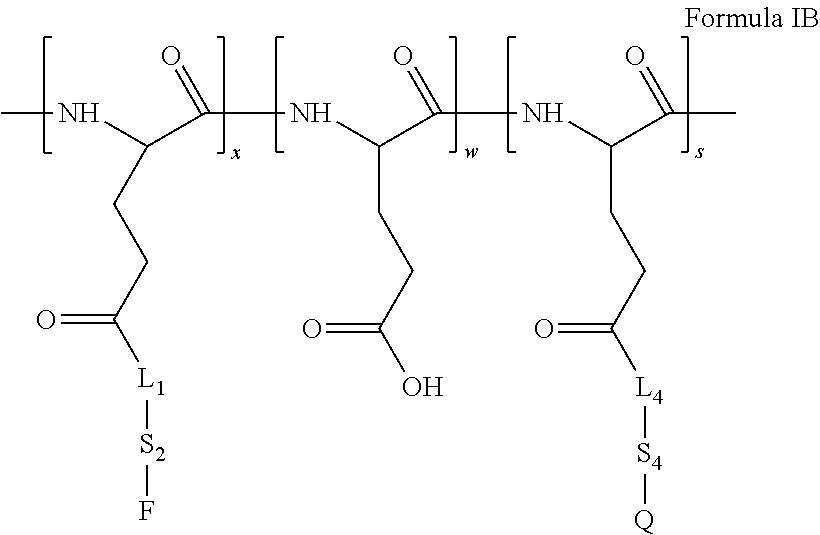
CNC(C(NC(C(NC(C(C)=O)CCC([L4][S4][Q])=O)=O)CCC(O)=O)=O)CCC([L1][S2]F)=O
